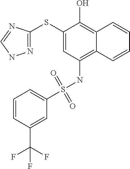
N1=C(SC2=CC(NS(=O)(=O)C3=CC=CC(C(F)(F)F)=C3)=C3C(=C2O)C=CC=C3)N=CN1
